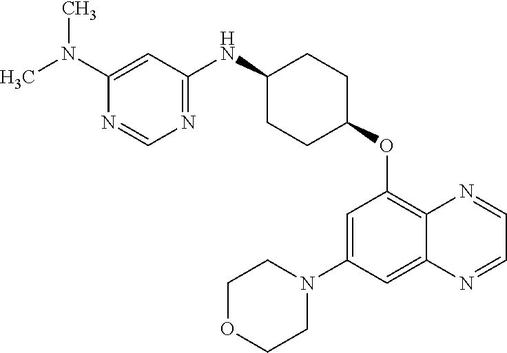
C1(N(C)C)=CC(NC2CCC(OC3=C4C(=CC(N5CCOCC5)=C3)N=CC=N4)CC2)=NC=N1
